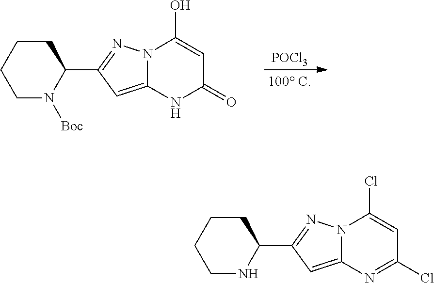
C12=CC(C3CCCCN3[Boc])=NN1C(O)=CC(=O)N2.[POCl3].C12=CC(C3CCCCN3)=NN1C(Cl)=CC(Cl)=N2
